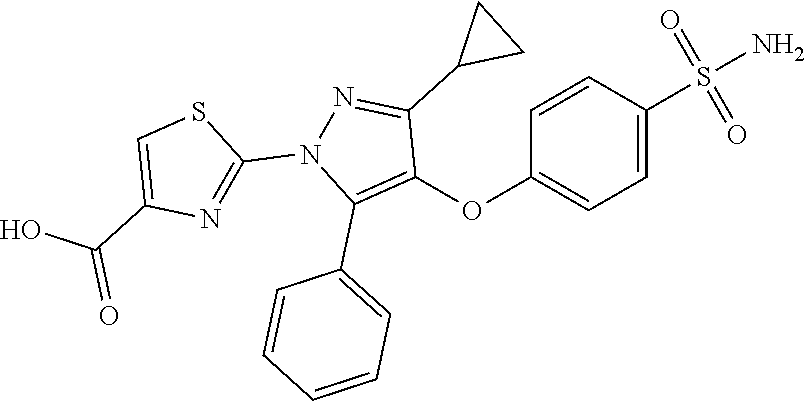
C1(OC2=C(C3=CC=CC=C3)N(C3=NC(C(=O)O)=CS3)N=C2C2CC2)=CC=C(S(N)(=O)=O)C=C1
